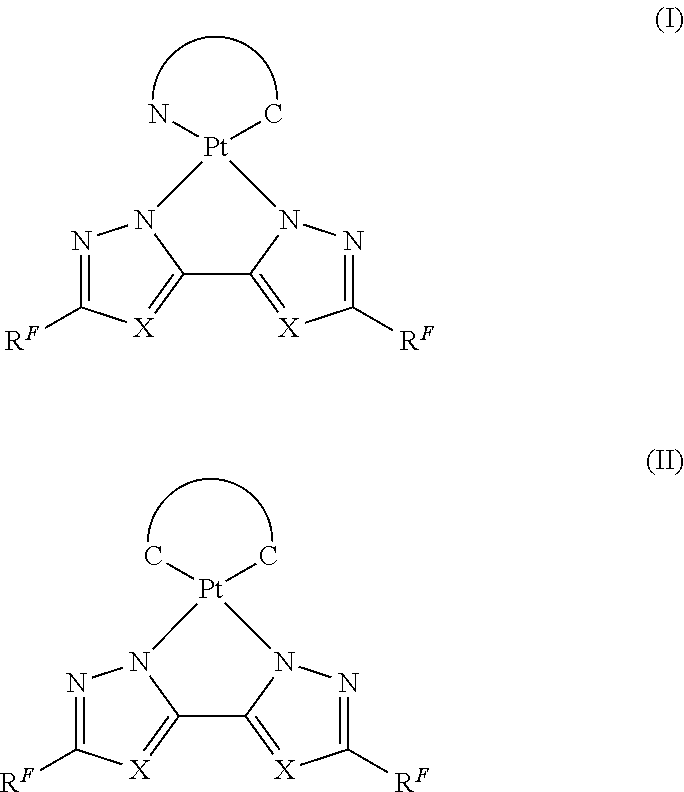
N1=C([RF])[X]=C2N1[Pt](N)(C)N1N=C([RF])[X]=C21.N1=C([RF])[X]=C2N1[Pt](C)(C)N1N=C([RF])[X]=C21
